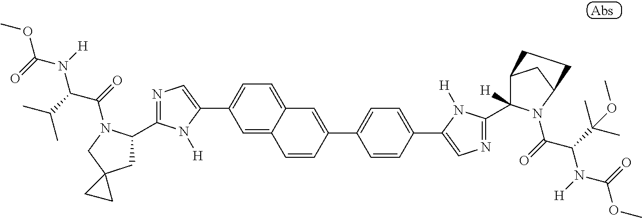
C1=C2C(=CC=C1C1=CN=C(C3CC4(CN3C(C(N(C(OC)=O)[H])C(C)C)=O)CC4)N1[H])C=C(C1=CC=C(C3=CN=C(C4([H])C5CC(N4C(=O)C(C(C)(C)OC)N([H])C(=O)OC)CC5)N3[H])C=C1)C=C2
